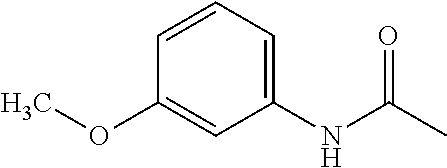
N(C(C)=O)C1=CC=CC(OC)=C1
